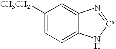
C1([CH3CH2])=CC=C2C(=C1)N=[C*]N2
